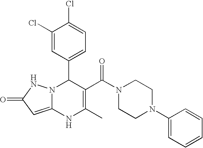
C1(Cl)=CC(C2N3C(=CC(=O)N3)NC(C)=C2C(N2CCN(C3=CC=CC=C3)CC2)=O)=CC=C1Cl
